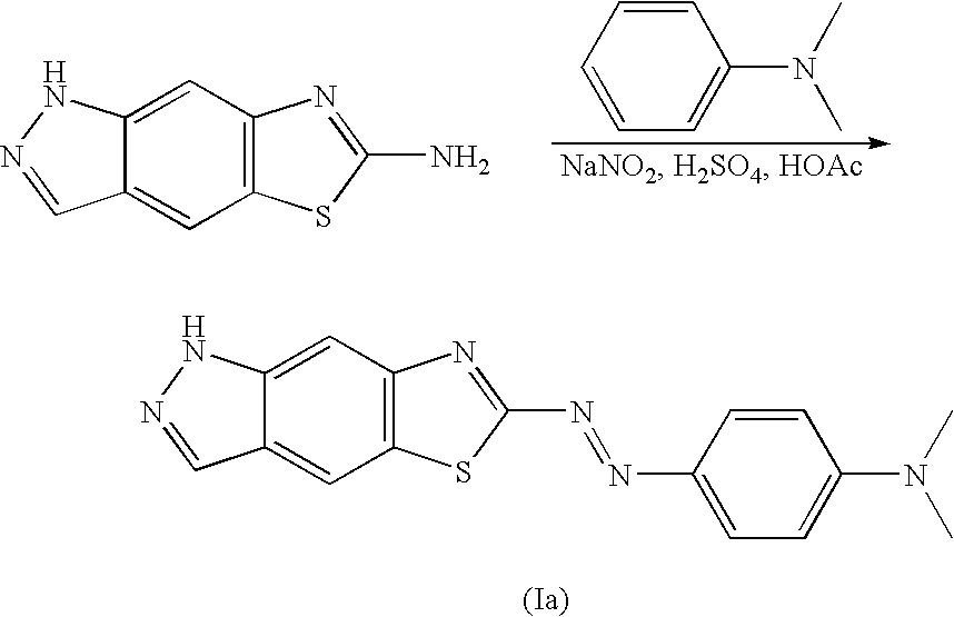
C1=CC=CC=C1N(C)C.C12=C(C=C3C(=C1)C=NN3)N=C(N)S2.C12=C(C=C3C(=C1)C=NN3)N=C(N=NC1=CC=C(N(C)C)C=C1)S2
